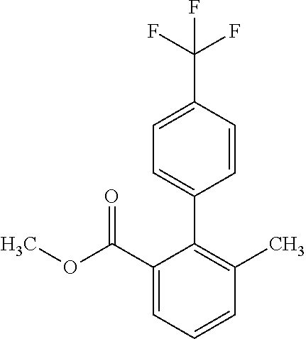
O(C(C1=CC=CC(C)=C1C1=CC=C(C(F)(F)F)C=C1)=O)C
